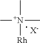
C[N+](C)(C)[Rh].[X-]
